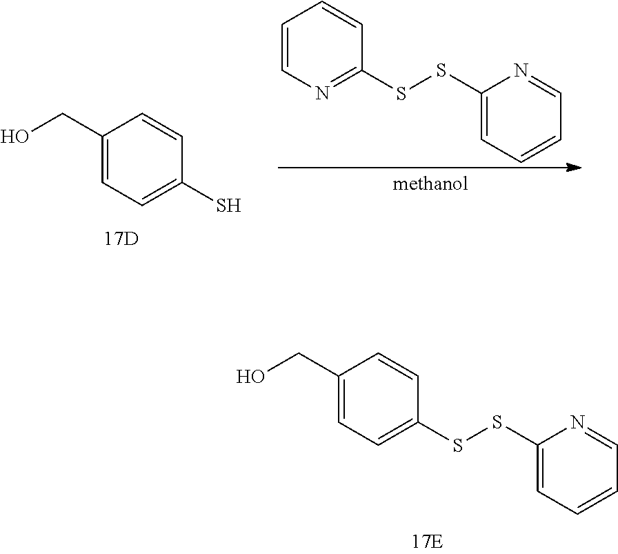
C1(CO)=CC=C(SSC2=CC=CC=N2)C=C1.C1(CO)=CC=C(S)C=C1.C1=CN=C(SSC2=CC=CC=N2)C=C1
